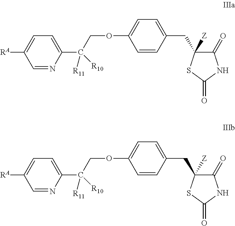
C1=NC(C(COC2=CC=C(CC3([Z])C(=O)NC(=O)S3)C=C2)([R11])[R10])=CC=C1[RA].C1=NC(C(COC2=CC=C(CC3([Z])C(=O)NC(=O)S3)C=C2)([R11])[R10])=CC=C1[RA]
